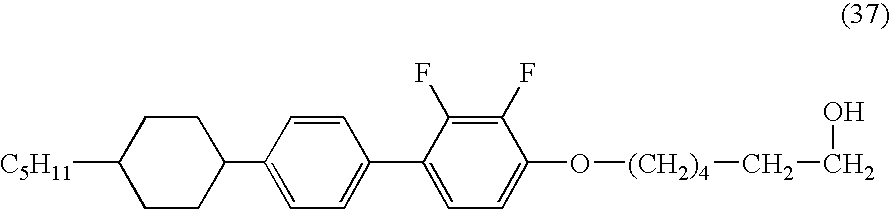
C1CC(C2=CC=C(C3=CC=C(O[(CH2)4]CCO)C(F)=C3F)C=C2)CCC1[C5H11]
